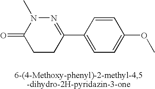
C1CC(C2=CC=C(OC)C=C2)=NN(C)C1=O
